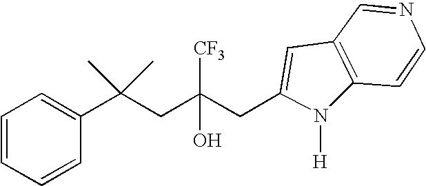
C1=CC(C(CC(CC2=CC3=C(N2[H])C=CN=C3)([CF3])O)(C)C)=CC=C1
